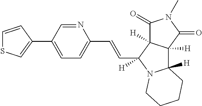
C1(C=CC2([H])N3C([H])(C4([H])C2([H])C(=O)N(C)C4=O)CCCC3)=CC=C(C2=CSC=C2)C=N1
